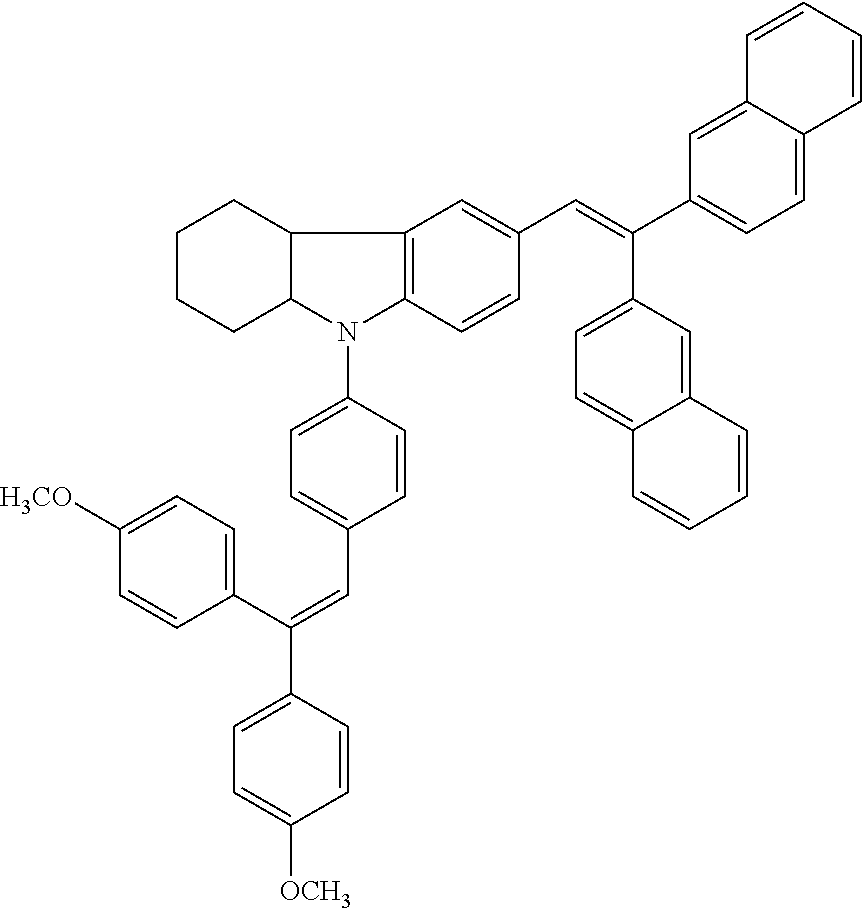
C12C(N(C3=CC=C(C=C(C4=CC=C([OCH3])C=C4)C4=CC=C([H3CO])C=C4)C=C3)C3=C1C=C(C=C(C1=CC=C4C(=C1)C=CC=C4)C1=CC=C4C(=C1)C=CC=C4)C=C3)CCCC2
